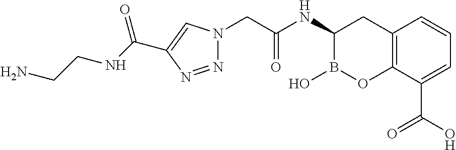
C12=C(C(C(O)=O)=CC=C1)OB(O)C(NC(CN1N=NC(C(NCCN)=O)=C1)=O)C2
